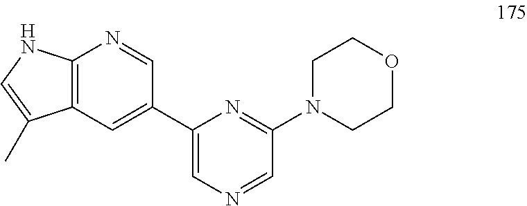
C12=C(C=C(C3=CN=CC(N4CCOCC4)=N3)C=N1)C(C)=CN2
